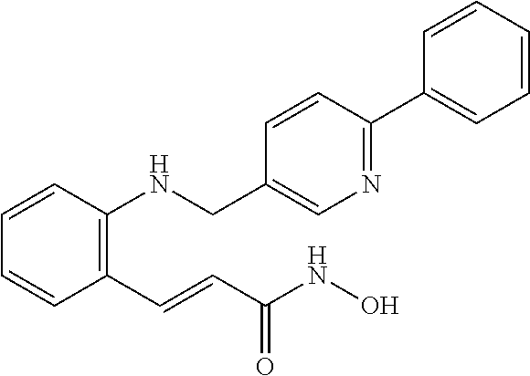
C1=CC=CC=C1C1=NC=C(CNC2=C(C=CC(NO)=O)C=CC=C2)C=C1
